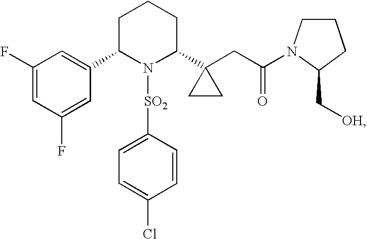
C1(F)=CC(F)=CC(C2N([SO2]C3=CC=C(Cl)C=C3)C(C3(CC(=O)N4CCCC4C[OH])CC3)CCC2)=C1
